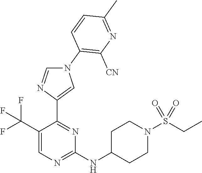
C1(C(F)(F)F)=CN=C(NC2CCN(S(CC)(=O)=O)CC2)N=C1C1=CN(C2=C([CN])N=C(C)C=C2)C=N1
